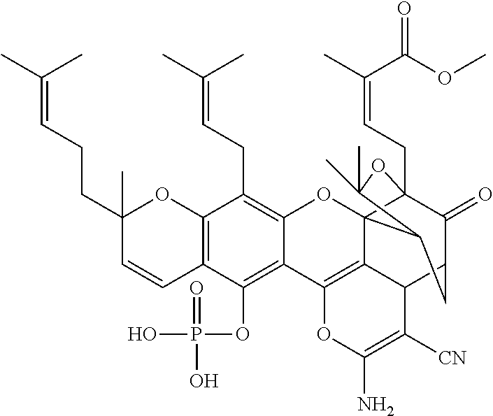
C12=C(C=CC(CCC=C(C)C)(C)O1)C(OP(O)(=O)O)=C1C(=C2CC=C(C)C)OC23C4(CC=C(C)C(OC)=O)C(=O)C(CC2C(C)(C)O4)C2C3=C1OC(N)=C2[CN]
